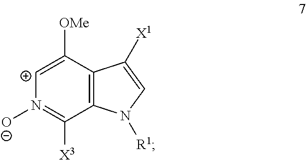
C12=C(C([OMe])=[C+]N([O-])=C1[X3])C([X1])=CN2[R1]
